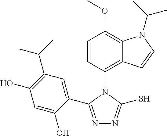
C1=CC(N2C(C3=CC(C(C)C)=C(O)C=C3O)=NN=C2S)=C2C(=C1OC)N(C(C)C)C=C2
